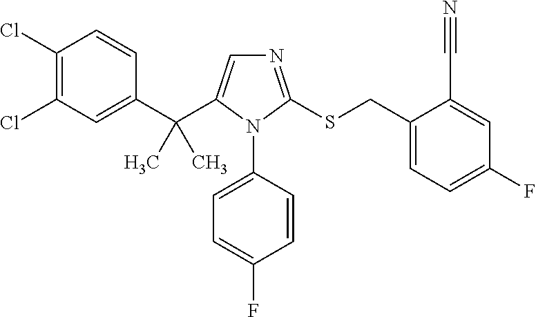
C1(C(C2=CN=C(SCC3=CC=C(F)C=C3C#N)N2C2=CC=C(F)C=C2)(C)C)=CC(Cl)=C(Cl)C=C1
